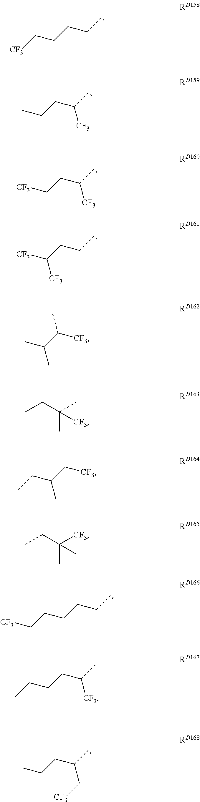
C([CF3])CCCC.CC(CCC)[CF3].CC(CC[CF3])[CF3].CCCC([CF3])[CF3].[CF3]CCCCCC.CCCC(C)C[CF3].CC(C([CF3])C)C.C(C)C(C)([CF3])C.C(C(C[CF3])C)C.C(C)C([CF3])(C)C.CCCCC(C)[CF3]
